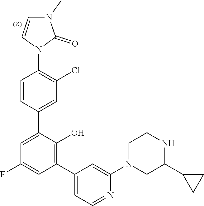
C1=CN(C2=C(Cl)C=C(C3=CC(F)=CC(C4=CC=NC(N5CC(C6CC6)NCC5)=C4)=C3O)C=C2)C(=O)N1C
